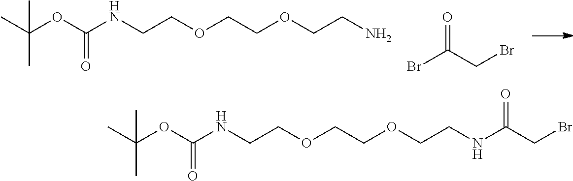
CC(OC(NCCOCCOCCNC(=O)CBr)=O)(C)C.CC(OC(NCCOCCOCCN)=O)(C)C.BrC(=O)CBr
